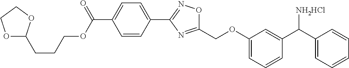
O1C(CCCOC(C2=CC=C(C3=NOC(COC4=CC=CC(C(C5=CC=CC=C5)[NH2HCl])=C4)=N3)C=C2)=O)OCC1
